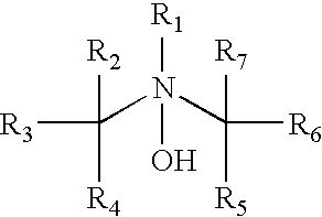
[R3]C(N(C([R6])([R7])[R5])([R1])O)([R2])[R4]
